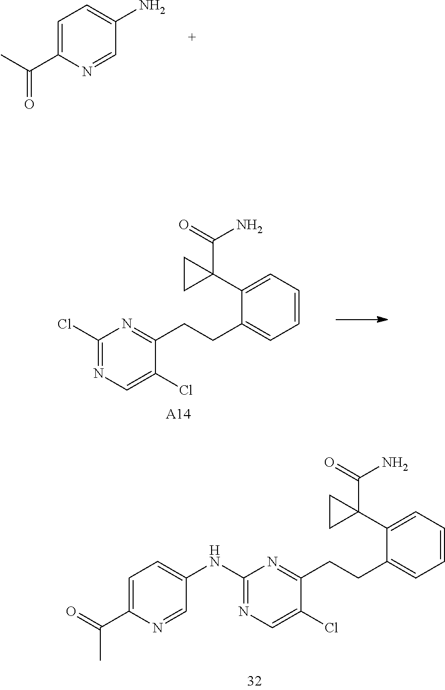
C1=CC=C(C2(C(=O)N)CC2)C(CCC2=NC(Cl)=NC=C2Cl)=C1.[A14].C1=CC=C(C2(C(=O)N)CC2)C(CCC2=NC(NC3=CC=C(C(=O)C)N=C3)=NC=C2Cl)=C1.C1=C(C(C)=O)N=CC(N)=C1
